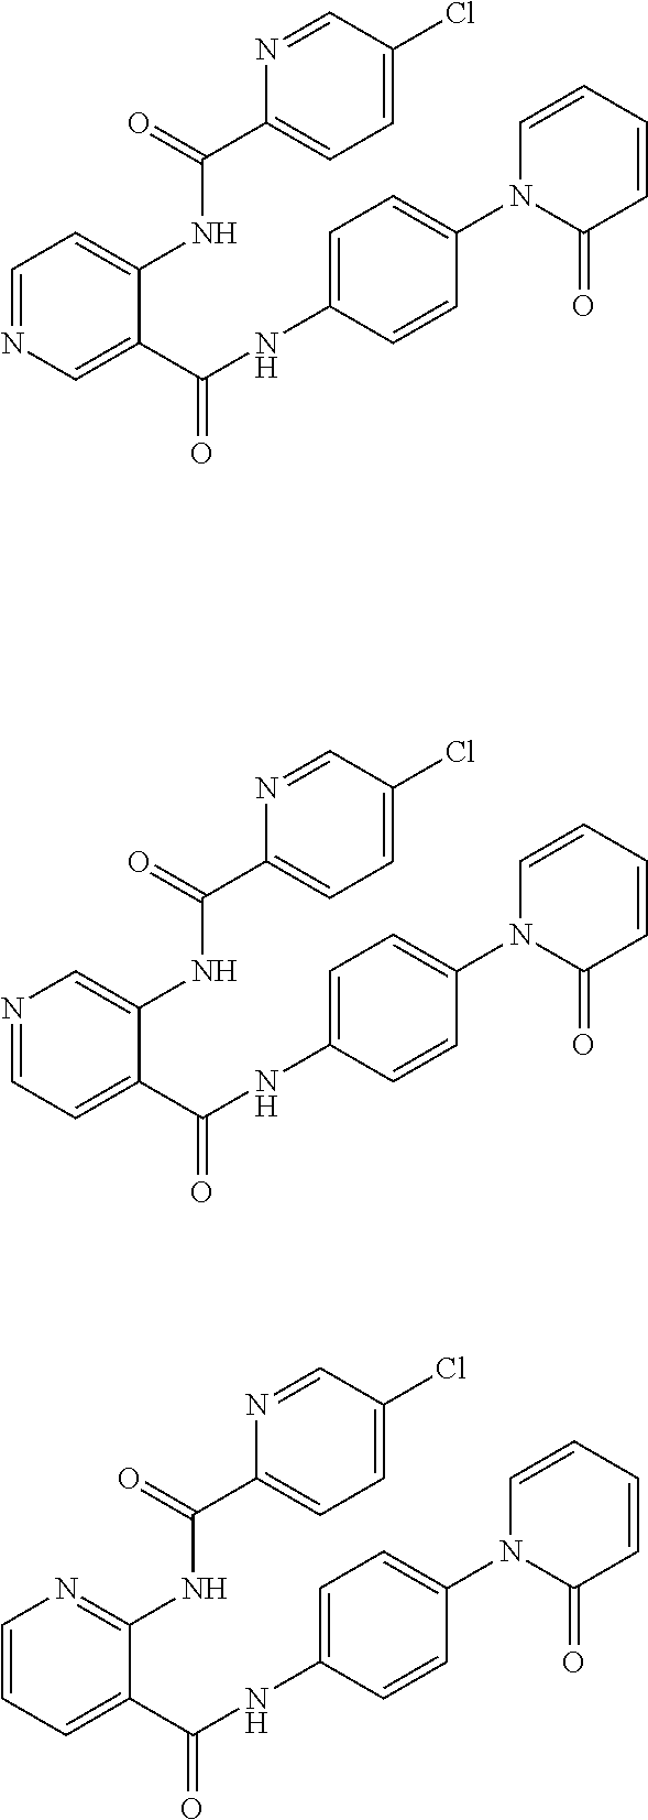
C1=NC=C(C(NC2=CC=C(N3C(=O)C=CC=C3)C=C2)=O)C(NC(C2=CC=C(Cl)C=N2)=O)=C1.N1=CC=C(C(NC2=CC=C(N3C(=O)C=CC=C3)C=C2)=O)C(NC(C2=CC=C(Cl)C=N2)=O)=C1.C1=CC=C(C(NC2=CC=C(N3C(=O)C=CC=C3)C=C2)=O)C(NC(C2=CC=C(Cl)C=N2)=O)=N1
